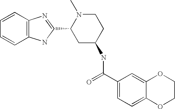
C1=CC2=C(C=C1)NC(C1CC(NC(C3=CC=C4C(=C3)OCCO4)=O)CCN1C)=N2
